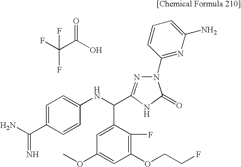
C1=C(C(N)=N)C=CC(NC(C2=CC(OC)=CC(OCCF)=C2F)C2=NN(C3=NC(N)=CC=C3)C(=O)N2)=C1.C(C(=O)O)(F)(F)F
